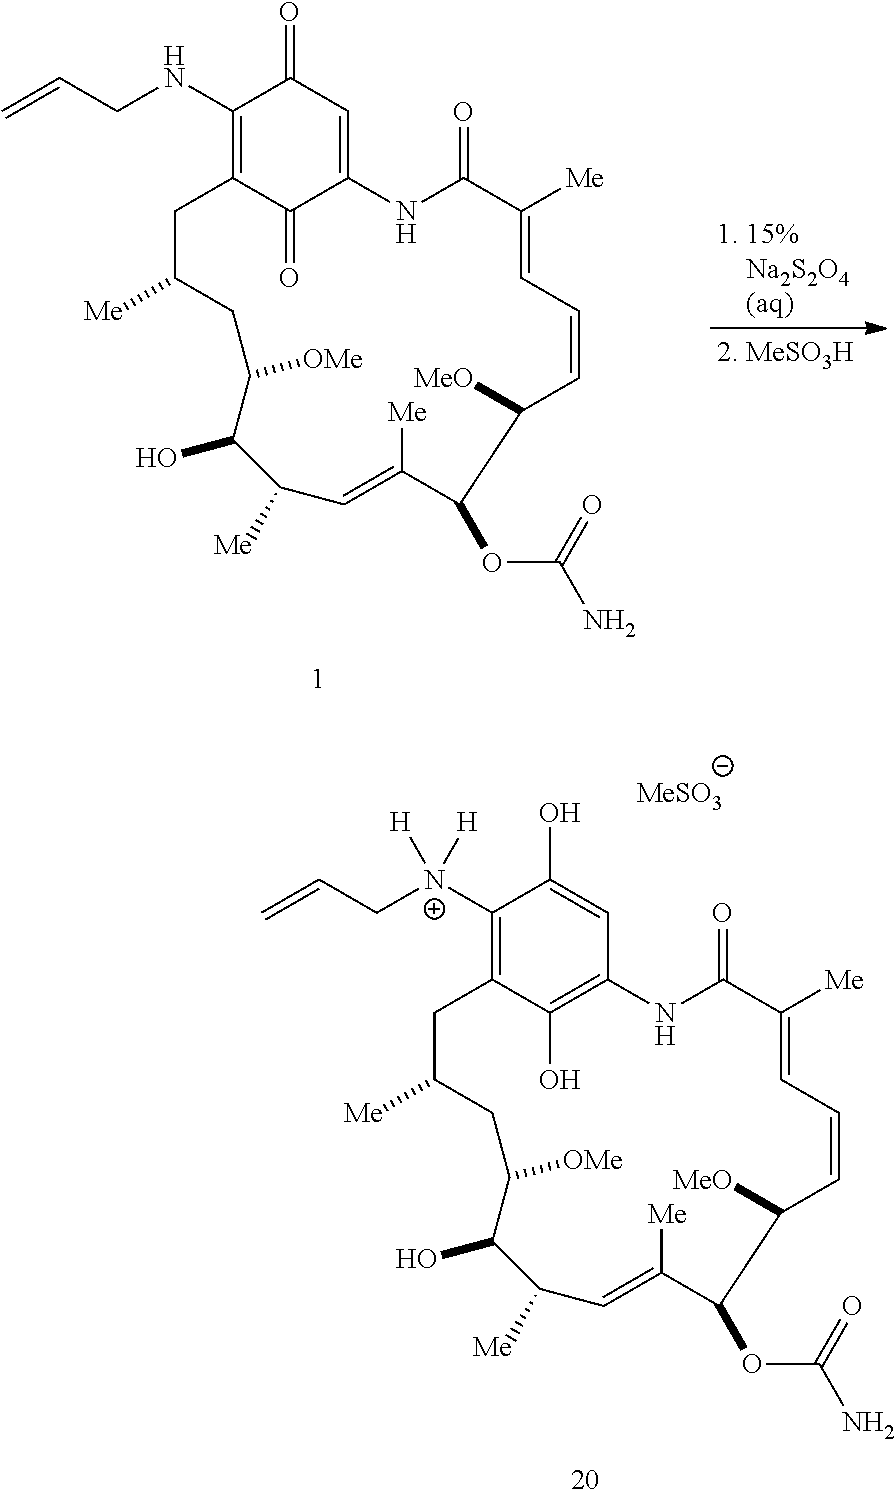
C1(NCC=C)=C2C(=O)C(=CC1=O)NC(=O)C([Me])=CC=CC([MeO])C(OC(=O)N)C([Me])=CC([Me])C(O)C([OMe])CC([Me])C2.C1([N+](CC=C)([H])[H])=C2C(O)=C(C=C1O)NC(=O)C([Me])=CC=CC([MeO])C(OC(=O)N)C([Me])=CC([Me])C(O)C([OMe])CC([Me])C2.[MeSO3]
